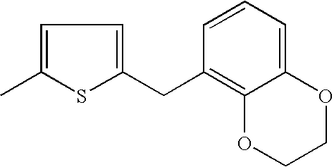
C1=C(C)SC(CC2=C3C(=CC=C2)OCCO3)=C1
